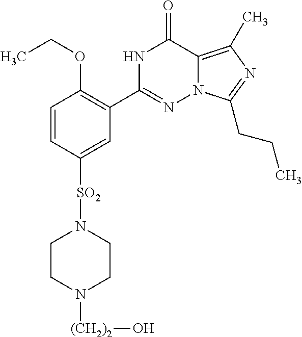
CCOC1=C(C2=NN3C(=C(C)N=C3CCC)C(=O)N2)C=C([SO2]N2CCN([(CH2)2]O)CC2)C=C1
